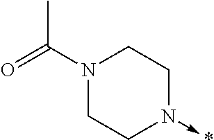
N1(C(=O)C)CCN(->*)CC1
